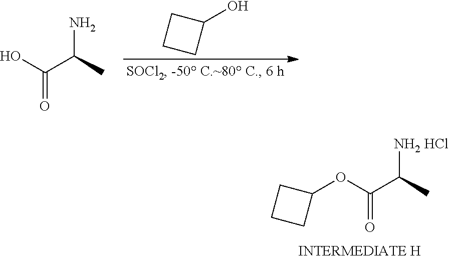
C1(O)CCC1.OC(C(C)N)=O.C1(OC(C(C)[NH2 HCl])=O)CCC1
